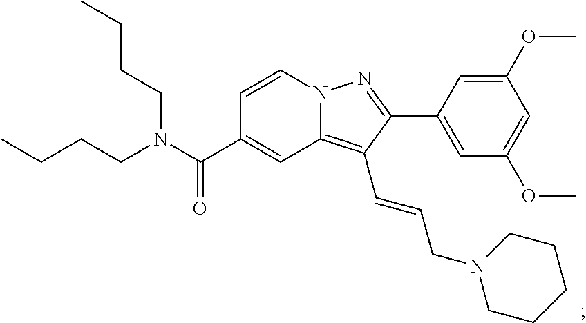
N12C(=C(C=CCN3CCCCC3)C(C3=CC(OC)=CC(OC)=C3)=N1)C=C(C(N(CCCC)CCCC)=O)C=C2
